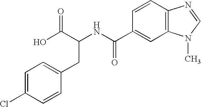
OC(C(NC(C1=CC2=C(C=C1)N=CN2C)=O)CC1=CC=C(Cl)C=C1)=O
